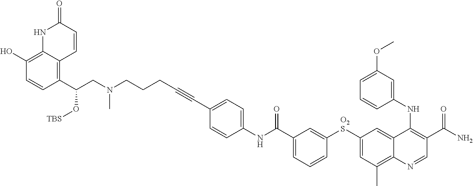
N1C2=C(O)C=CC(C(CN(CCCC#CC3=CC=C(NC(C4=CC=CC([O2S]C5=CC(C)=C6C(=C5)C(NC5=CC(OC)=CC=C5)=C(C(N)=O)C=N6)=C4)=O)C=C3)C)O[TBS])=C2C=CC1=O
